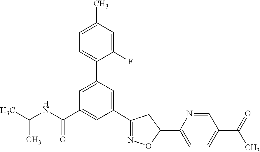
C1(C2=NOC(C3=CC=C(C(=O)C)C=N3)C2)=CC(C2=CC=C(C)C=C2F)=CC(C(NC(C)C)=O)=C1
